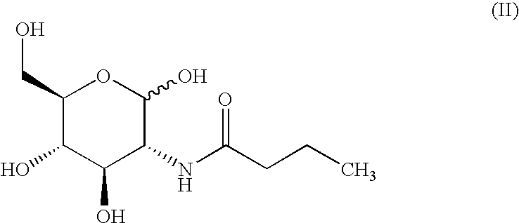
C1(CO)C(O)C(O)C(NC(CCC)=O)C(O)O1
